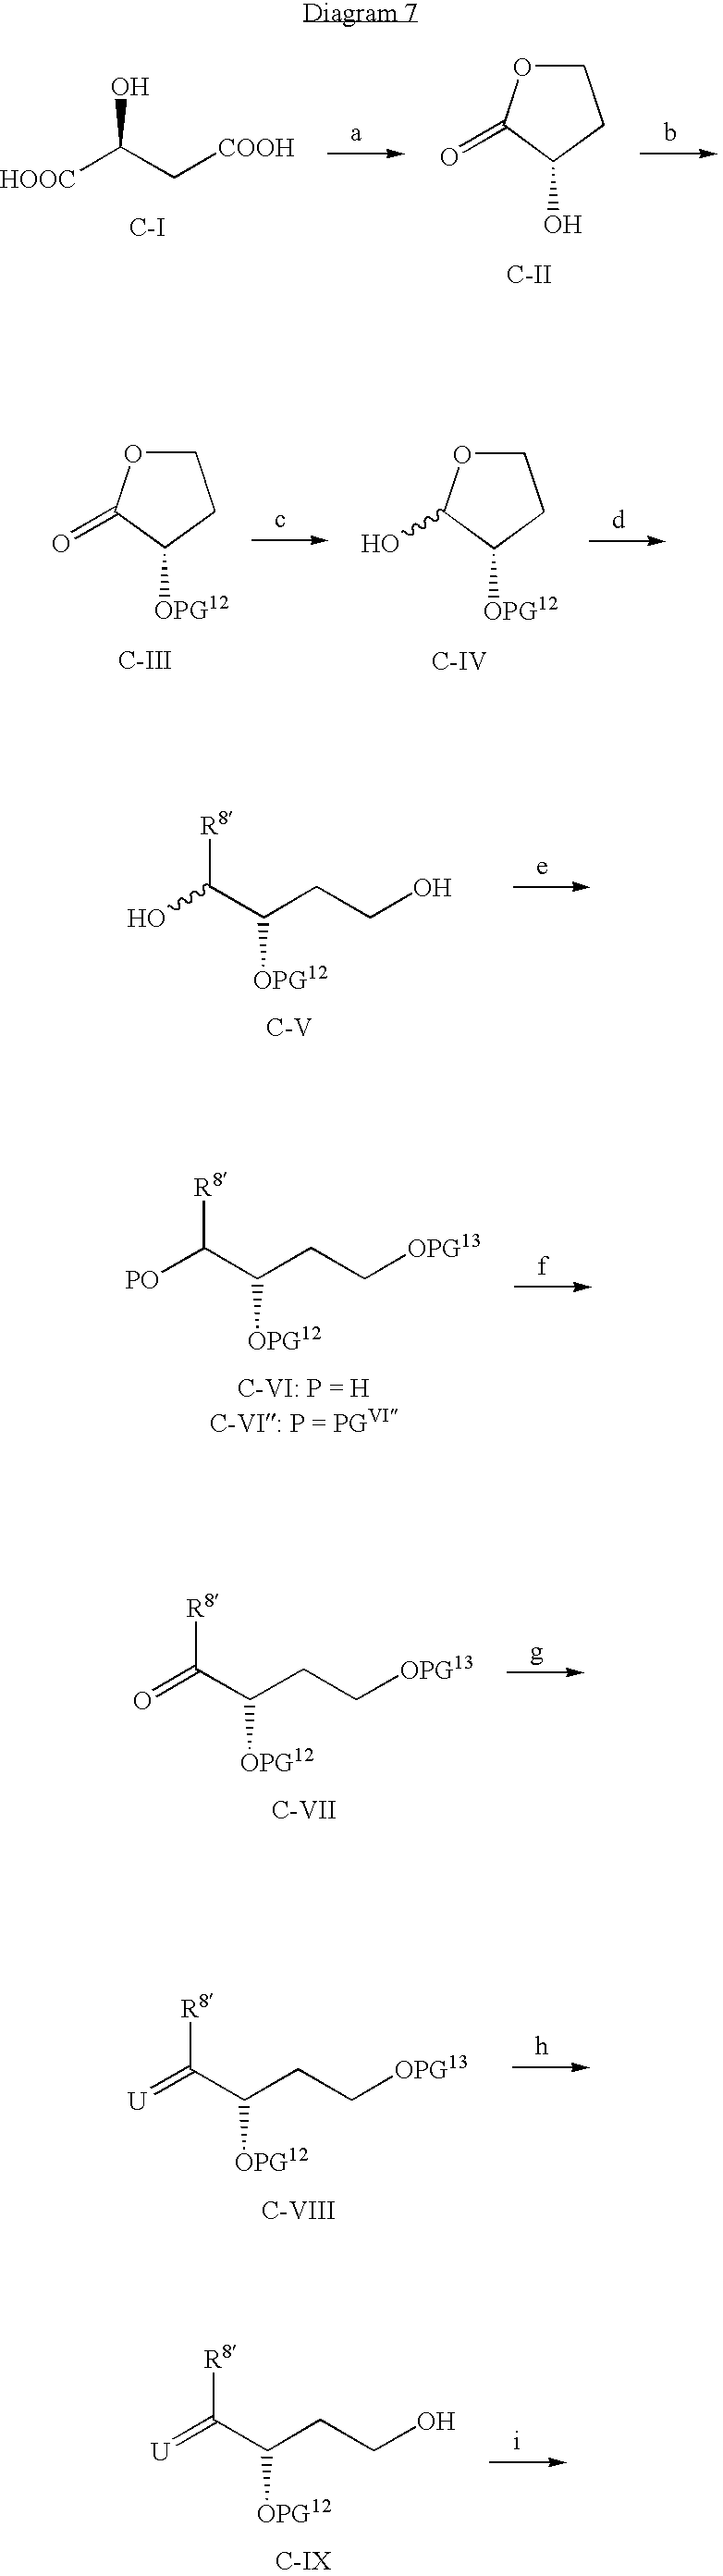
[HOOC]C(C[COOH])O.[C-I].C1OC(=O)C(O)C1.[C-II].C1OC(=O)C([OPG12])C1.[C-III].C1OC(O)C([OPG12])C1.[C-IV].[PO]C(C(CC[OPG13])[OPG12])[R8].[C-VI: P = HC-VI: P = PGVI].O=C(C(CC[OPG13])[OPG12])[R8].[C-VII].[U]=C(C(CC[OPG13])[OPG12])[R8].[C-VIII].[U]=C(C(CCO)[OPG12])[R8].[C-IX].OC(C(CCO)[OPG12])[R8].[C-V]
